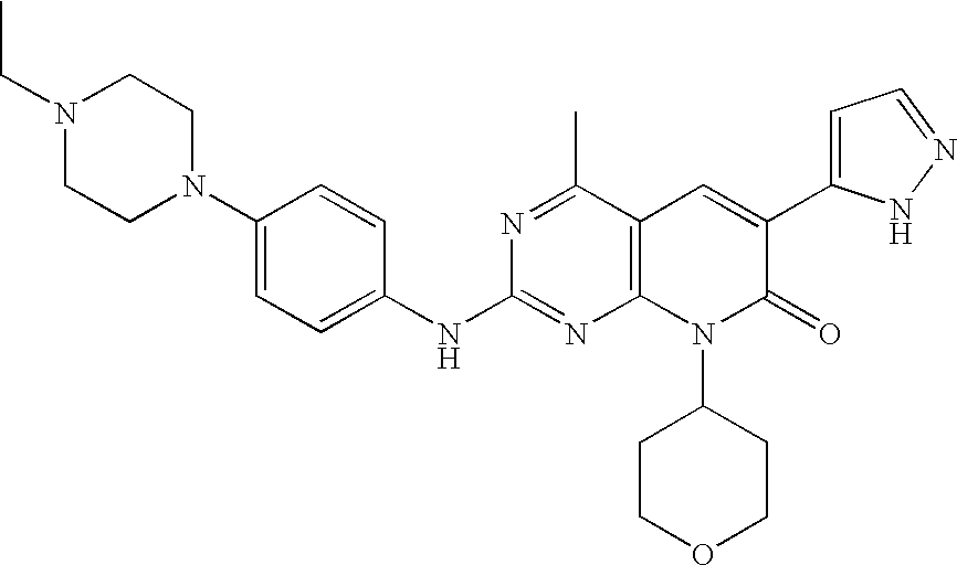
C1(NC2=NC3=C(C(C)=N2)C=C(C2=CC=NN2)C(=O)N3C2CCOCC2)=CC=C(N2CCN(CC)CC2)C=C1
